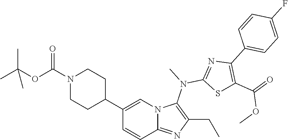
N1(C(OC(C)(C)C)=O)CCC(C2=CN3C(=NC(CC)=C3N(C)C3=NC(C4=CC=C(F)C=C4)=C(C(=O)OC)S3)C=C2)CC1
